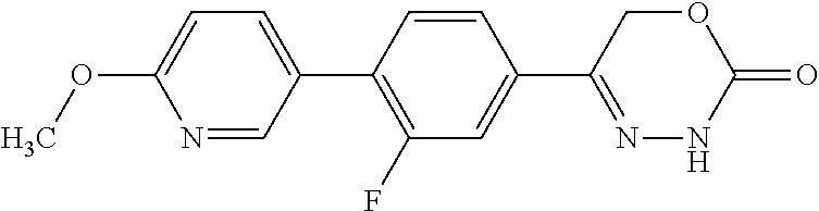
C1=C(OC)N=CC(C2=C(F)C=C(C3=NNC(=O)OC3)C=C2)=C1
